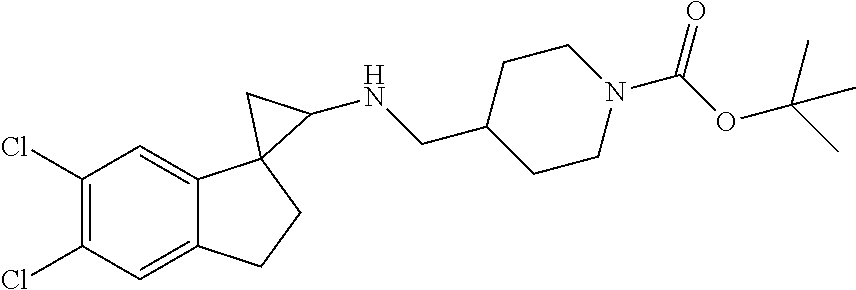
C1(Cl)=C(Cl)C=C2C(=C1)C1(CC2)C(NCC2CCN(C(=O)OC(C)(C)C)CC2)C1
